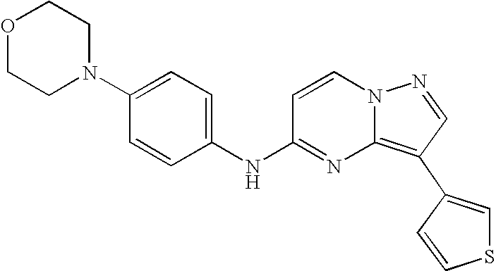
C1(N2CCOCC2)=CC=C(NC2=NC3=C(C4=CSC=C4)C=NN3C=C2)C=C1
